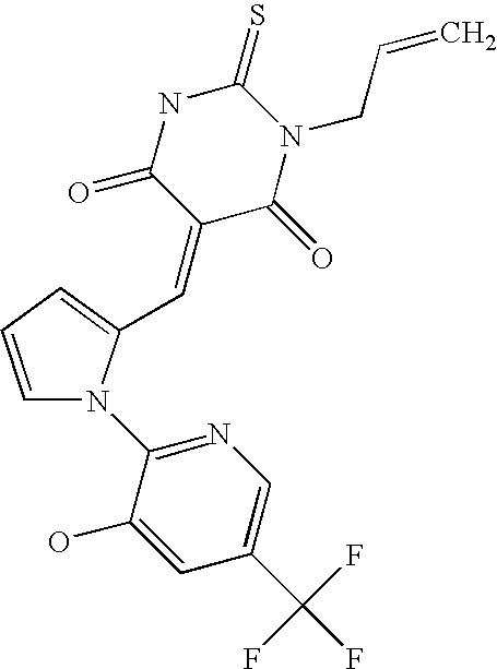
C1=CC=C(C=C2C(=O)N(CC=C)C(=S)NC2=O)N1C1=NC=C(C(F)(F)F)C=C1O
